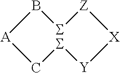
B1S[Z][X][Y]SC[A]1
